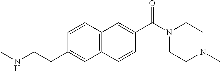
C12=C(C=CC(CCNC)=C1)C=C(C(N1CCN(C)CC1)=O)C=C2
